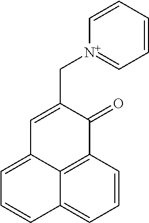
C1=CC2=C3C(=C1)C=CC=C3C=C(C[N+]1=CC=CC=C1)C2=O
